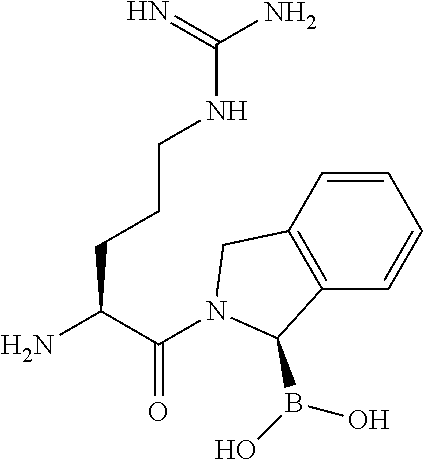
C(C(=O)N1CC2=C(C=CC=C2)C1B(O)O)(CCCNC(=N)N)N
